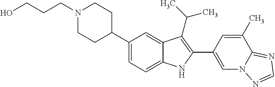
N1(CCCO)CCC(C2=CC=C3C(=C2)C(C(C)C)=C(C2=CN4C(=NC=N4)C(C)=C2)N3)CC1
